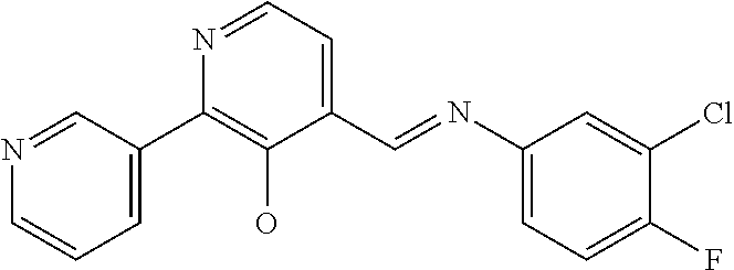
C1=C(C2=C(O)C(C=NC3=CC=C(F)C(Cl)=C3)=CC=N2)C=NC=C1
